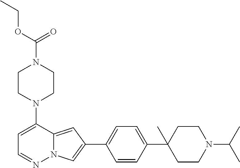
N1(C2=CC=NN3C2=CC(C2=CC=C(C4(C)CCN(C(C)C)CC4)C=C2)=C3)CCN(C(=O)OCC)CC1
